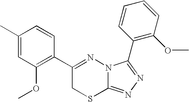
C1=C(C)C=CC(C2=NN3C(=NN=C3C3=C(OC)C=CC=C3)SC2)=C1OC
